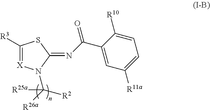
C1([R3])=[X]N(C([R26a])([R2])[R25a])C(=NC(C2=CC([R11a])=CC=C2[R10])=O)S1
